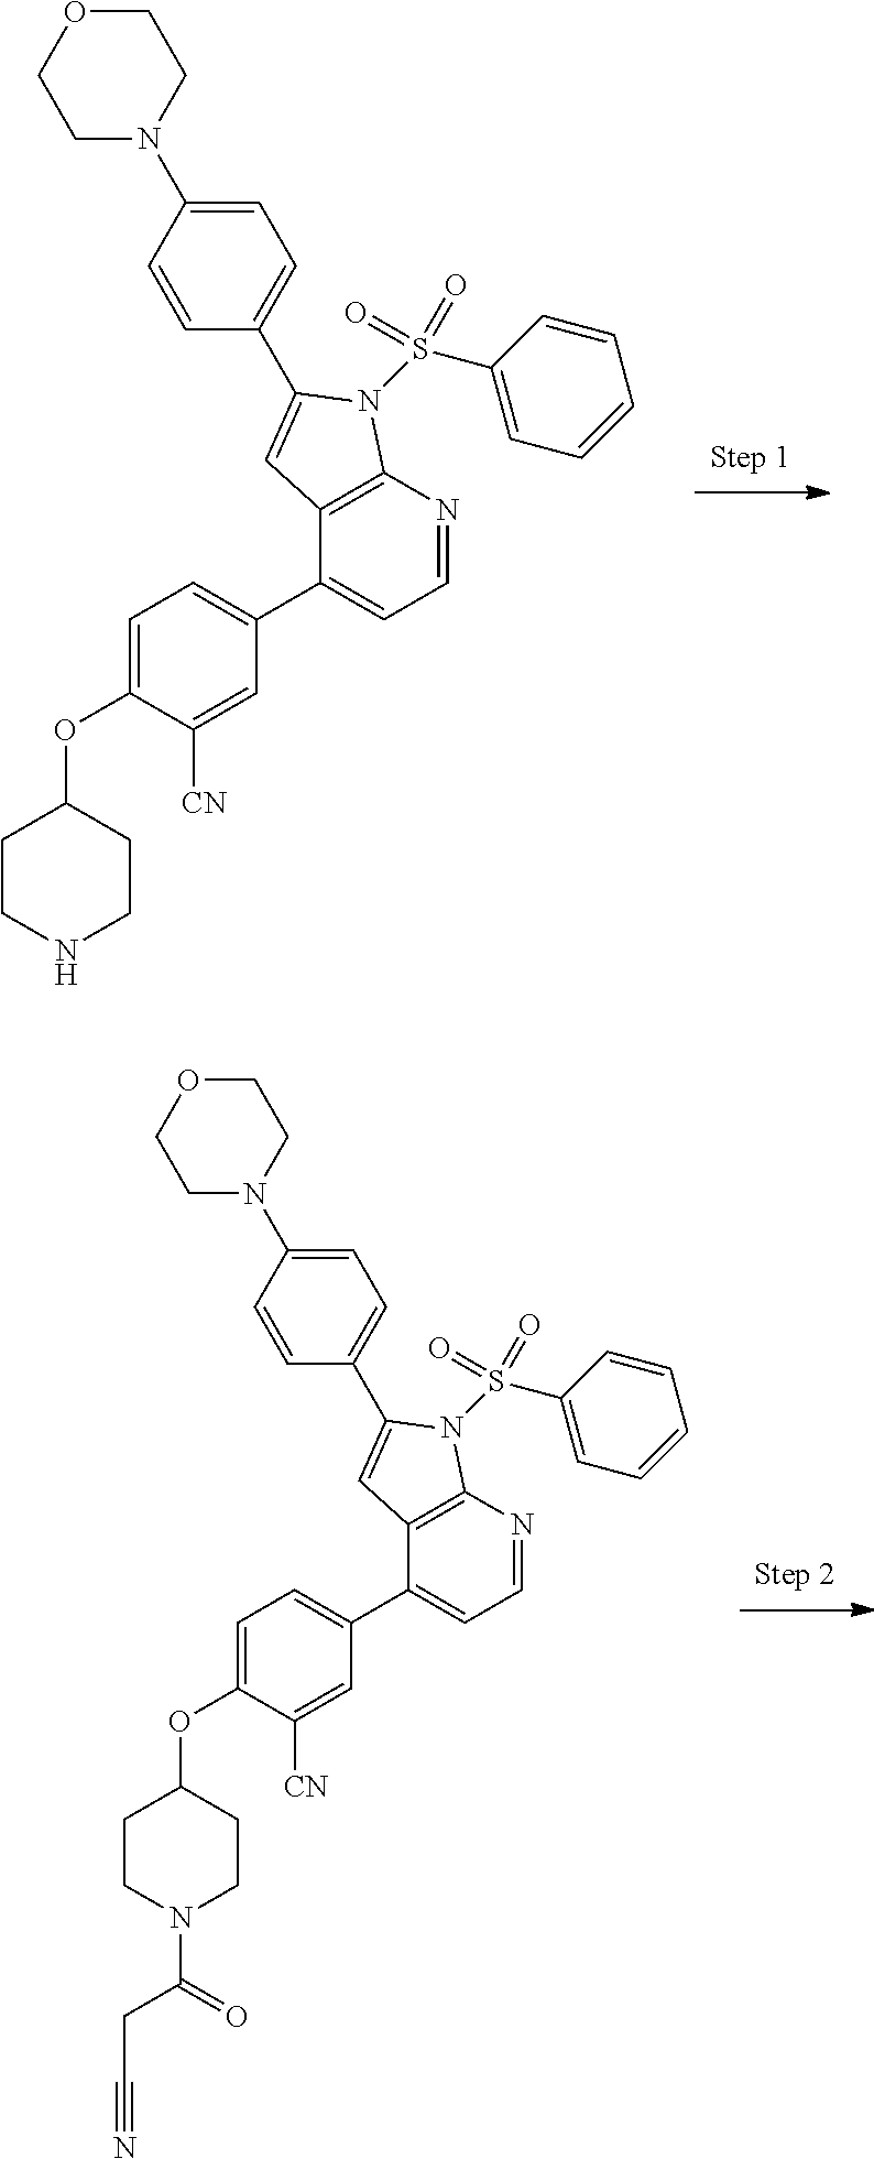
C1(C2=CC=NC3=C2C=C(C2=CC=C(N4CCOCC4)C=C2)N3S(=O)(=O)C2=CC=CC=C2)=CC=C(OC2CCNCC2)C([CN])=C1.C1(C2=CC=NC3=C2C=C(C2=CC=C(N4CCOCC4)C=C2)N3S(=O)(=O)C2=CC=CC=C2)=CC=C(OC2CCN(C(=O)CC#N)CC2)C([CN])=C1
